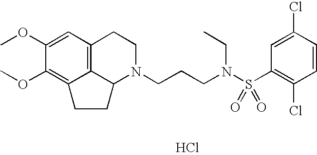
C12=C3C=C(OC)C(OC)=C1CCC2N(CCCN(S(C1=C(Cl)C=CC(Cl)=C1)(=O)=O)CC)CC3.Cl
